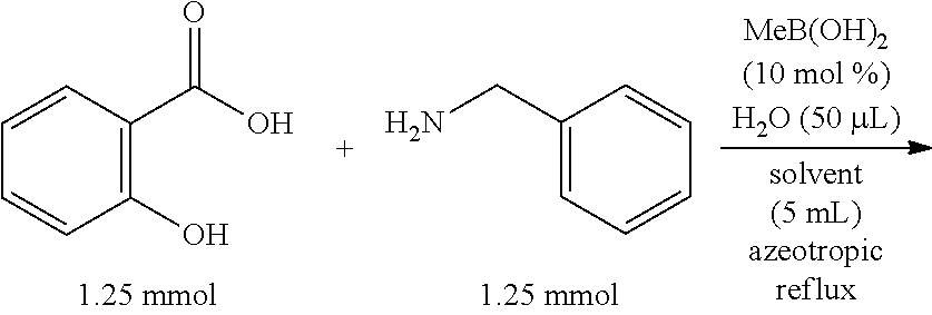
C1(O)=C(C(=O)O)C=CC=C1.C1(CN)=CC=CC=C1
